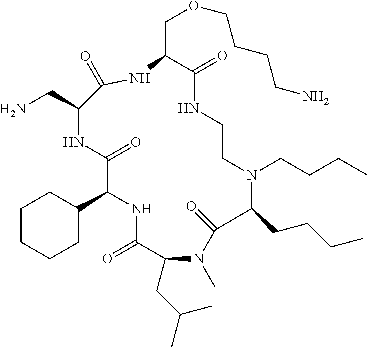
C1CCCC(C2NC(=O)C(CC(C)C)N(C)C(=O)C(CCCC)N(CCCC)CCNC(=O)C(COCCCCN)NC(=O)C(CN)NC2=O)C1
